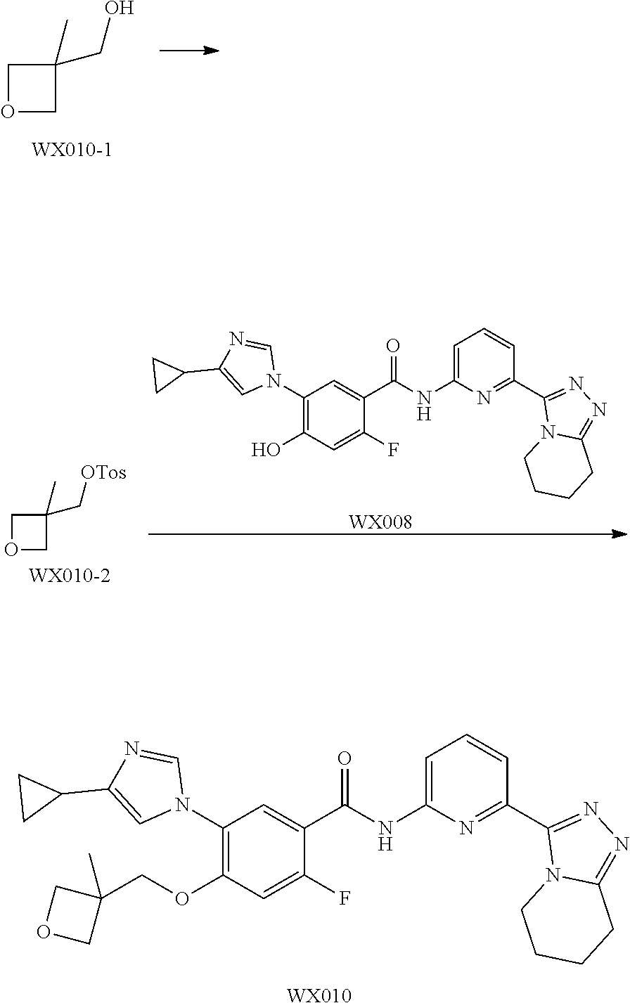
C1(N2C=NC(C3CC3)=C2)=C(OCC2(C)COC2)C=C(F)C(C(NC2=CC=CC(C3=NN=C4N3CCCC4)=N2)=O)=C1.[WX010].C1OCC1(CO)C.[WX008].C1OCC1(C[OTos])C.C1(N2C=NC(C3CC3)=C2)=C(O)C=C(F)C(C(NC2=CC=CC(C3=NN=C4N3CCCC4)=N2)=O)=C1
